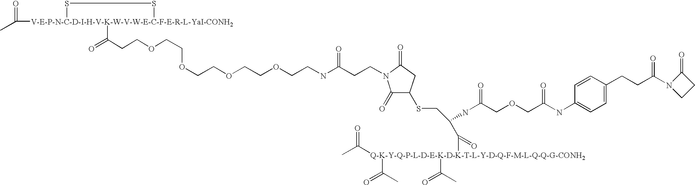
CC([V-E-P-N-C-D-I-H-V-K-W-V-W-E-C-F-E-R-L-YaI-CONH2]1(C(=O)CCOCCOCCOCCOCCNC(CCN2C(=O)C(SCC(C([Q-K-Y-Q-P-L-D-E-K-D-K-T-L-Y-D-Q-F-M-L-Q-Q-G-CONH2](C(=O)C)(C(=O)C)C(=O)C)=O)NC(=O)COCC(NC3=CC=C(CCC(=O)N4CCC4=O)C=C3)=O)CC2=O)=O)SS1)=O
